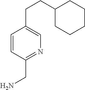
C1=CC(CN)=NC=C1CCC1CCCCC1
